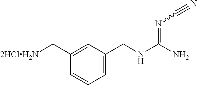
C1=CC(C[2HClH2N])=CC(CNC(N)=NC#N)=C1
